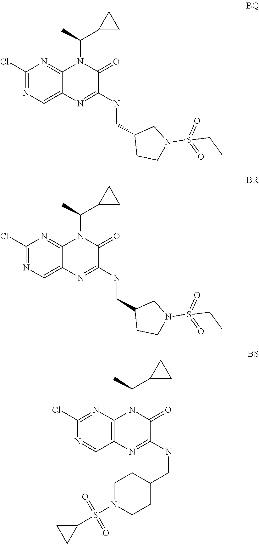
C1(Cl)=NC=C2C(=N1)N(C(C1CC1)C)C(=O)C(NCC1CCN(S(=O)(=O)CC)C1)=N2.C1(Cl)=NC=C2C(=N1)N(C(C1CC1)C)C(=O)C(NCC1CCN(S(=O)(=O)CC)C1)=N2.C1(Cl)=NC2=C(C=N1)N=C(NCC1CCN(S(C3CC3)(=O)=O)CC1)C(=O)N2C(C1CC1)C
